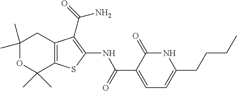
C1(C)(C)OC(C)(C)C2=C(C1)C(C(N)=O)=C(NC(=O)C1=CC=C(CCCC)NC1=O)S2
